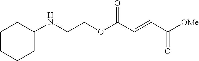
C(COC(C=CC([OMe])=O)=O)NC1CCCCC1
